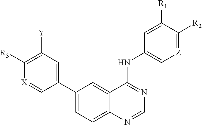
C1([R3])=C([Y])C=C(C2=CC=C3C(=C2)C(NC2=C[Z]=C([R2])C([R1])=C2)=NC=N3)C=[X]1
